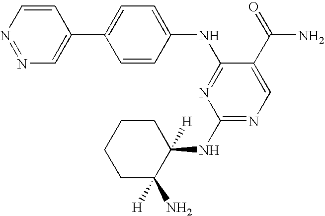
C1=CN=NC=C1C1=CC=C(NC2=NC(NC3([H])CCCCC3([H])N)=NC=C2C(=O)N)C=C1
